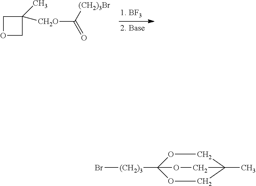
C1(C)([CH2O]C(=O)[(CH2)3Br])COC1.[(CH2)3](Br)C12OCC(C)(CO1)CO2
